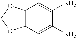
C12=C(C=C(N)C(N)=C1)OCO2
